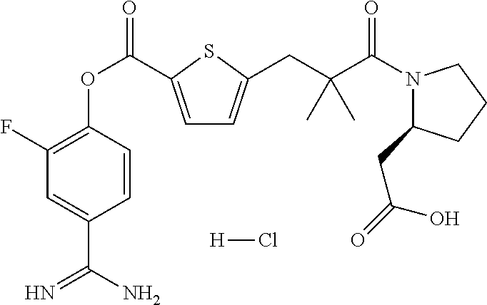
C1(F)=C(OC(=O)C2=CC=C(CC(C(N3C(CC(=O)O)CCC3)=O)(C)C)S2)C=CC(C(N)=N)=C1.[H]Cl
